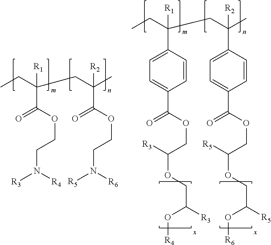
C1=C(C(OCC(OCC([R3])O[R4])[R3])=O)C=CC(C(CC)(CC(C)([R2])C2=CC=C(C(OCC(OCC([R5])O[R6])[R5])=O)C=C2)[R1])=C1.C(CC)(CC(C)(C(OCCN([R5])[R6])=O)[R2])(C(OCCN([R3])[R4])=O)[R1]
